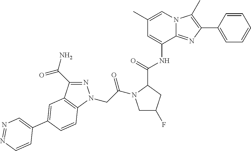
C12=NC(C3=CC=CC=C3)=C(C)N1C=C(C)C=C2NC(C1CC(F)CN1C(CN1N=C(C(=O)N)C2=C1C=CC(C1=CN=NC=C1)=C2)=O)=O
